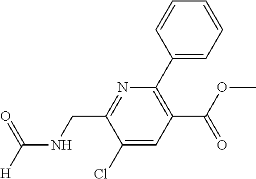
C1(Cl)=CC(C(OC)=O)=C(C2=CC=CC=C2)N=C1CNC([H])=O
